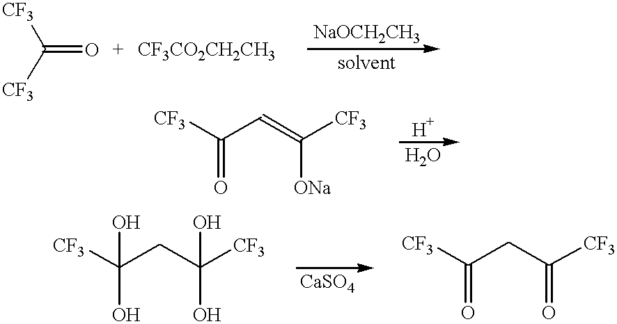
[CF3]C([CF3])=O.[CF3]C(C=C([CF3])[ONa])=O.[CF3]C(CC([CF3])(O)O)(O)O.[CF3]C(CC([CF3])=O)=O
